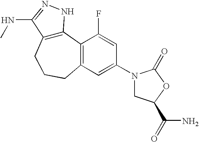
C12=C(CCCC3=C1C(F)=CC(N1CC(C(N)=O)OC1=O)=C3)C(NC)=NN2
